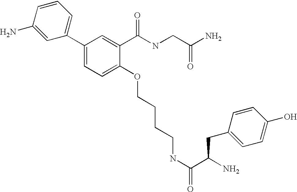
C1=C(C2=CC=CC(N)=C2)C=C(C(NCC(N)=O)=O)C(OCCCCNC(=O)C(N)CC2=CC=C(O)C=C2)=C1
